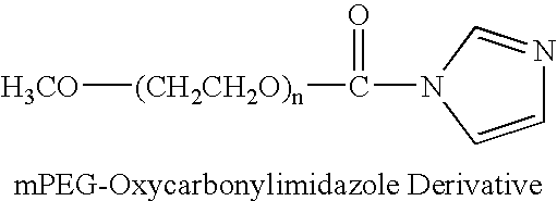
[H3CO][(CH2CH2O)n]C(=O)N1C=NC=C1
